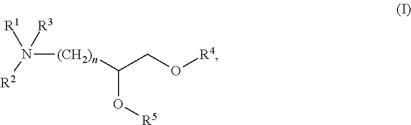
N([(CH2)n]C(CO[R4])O[R5])([R2])([R3])[R1]
